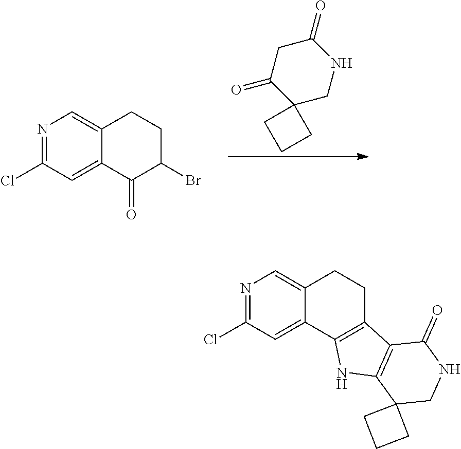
C1(=O)C2(CNC(=O)C1)CCC2.N1=C(Cl)C=C2C(=C1)CCC(Br)C2=O.N1=C(Cl)C=C2C(=C1)CCC1=C2NC2=C1C(=O)NCC21CCC1
